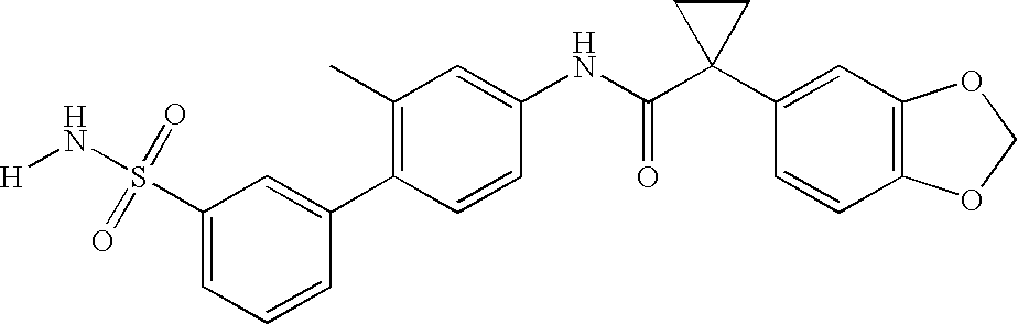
C1=CC(C2=CC(S(=O)(=O)N[H])=CC=C2)=C(C)C=C1NC(C1(C2=CC3=C(C=C2)OCO3)CC1)=O
